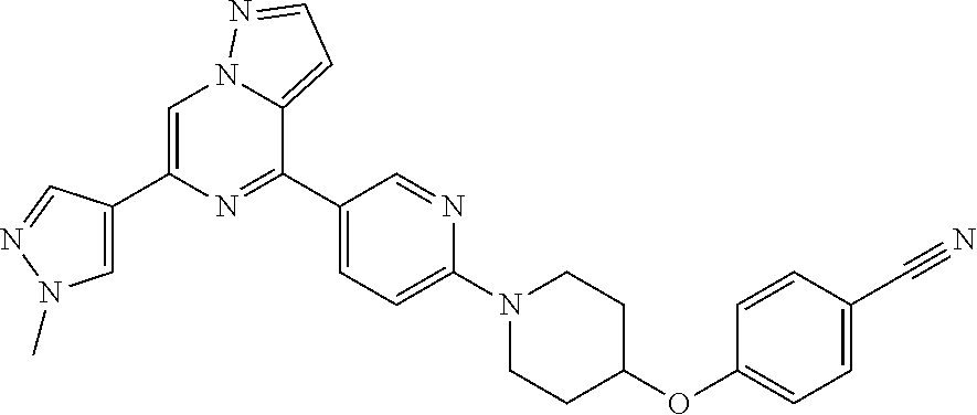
C1=C(C2=CN(C)N=C2)N=C(C2=CC=C(N3CCC(OC4=CC=C(C#N)C=C4)CC3)N=C2)C2=CC=NN12
